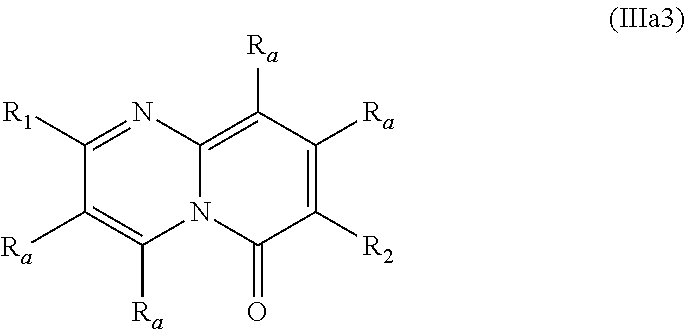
C1([R1])=NC2=C([Ra])C([Ra])=C([R2])C(=O)N2C([Ra])=C1[Ra]
